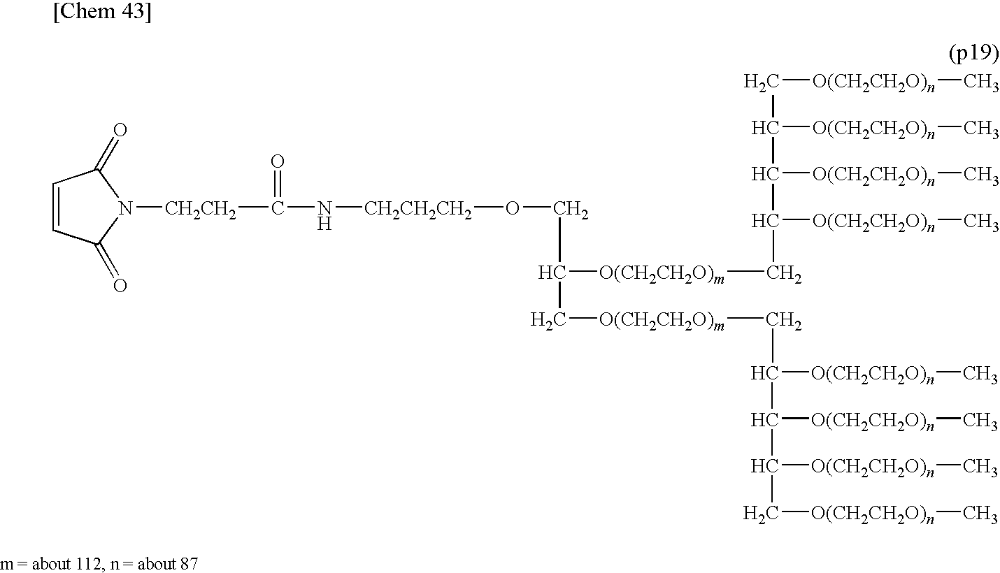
C(C(C[O(CH2CH2O)m]CC(C(C(C[O(CH2CH2O)n]C)[O(CH2CH2O)n]C)[O(CH2CH2O)n]C)[O(CH2CH2O)n]C)[O(CH2CH2O)m]CC(C(C(C[O(CH2CH2O)n]C)[O(CH2CH2O)n]C)[O(CH2CH2O)n]C)[O(CH2CH2O)n]C)O[CH2CH2CH2]NC([CH2CH2]N1C(=O)C=CC1=O)=O
